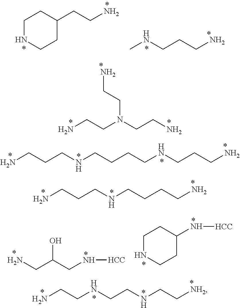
NCCN(CCN)CCN.NCCCNCCCCNCCCN.NCCCNCCCCN.C1NCCC(CCN)C1.CNCCCN.NCCNCCNCC[NH2].NCC(CN[HCC])O.C1NCCC(N[HCC])C1
